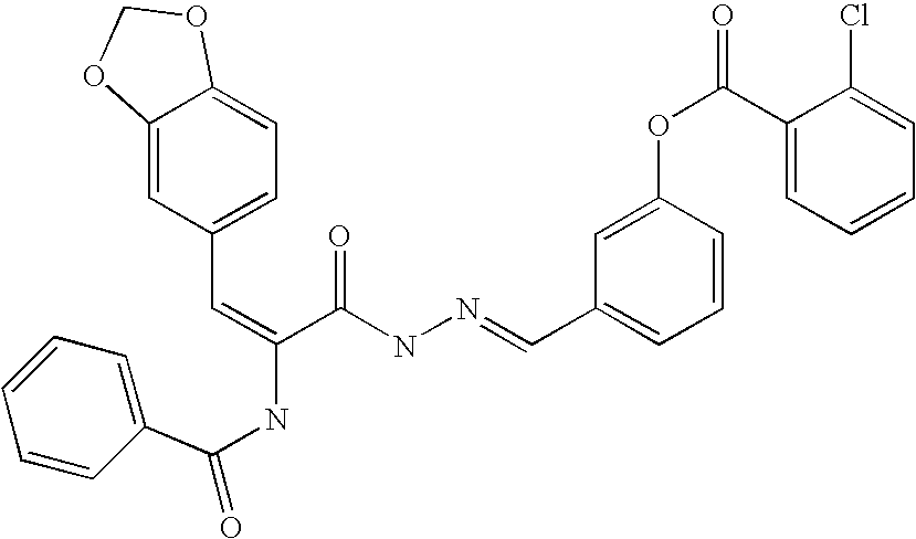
C1(C(OC2=CC(C=NNC(C(=CC3=CC=C4C(=C3)OCO4)NC(=O)C3=CC=CC=C3)=O)=CC=C2)=O)=CC=CC=C1Cl
